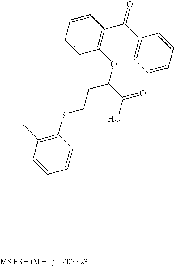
C1(SCCC(C(O)=O)OC2=C(C(=O)C3=CC=CC=C3)C=CC=C2)=C(C)C=CC=C1
